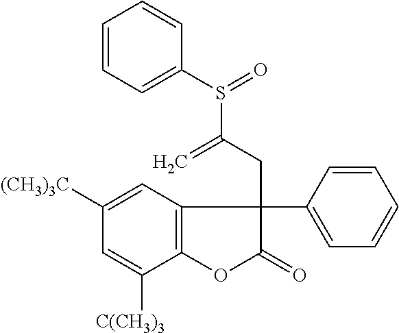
C12=C(C=C([(CH3)3C])C=C1[C(CH3)3])C(C1=CC=CC=C1)(CC(S(C1=CC=CC=C1)=O)=C)C(=O)O2
